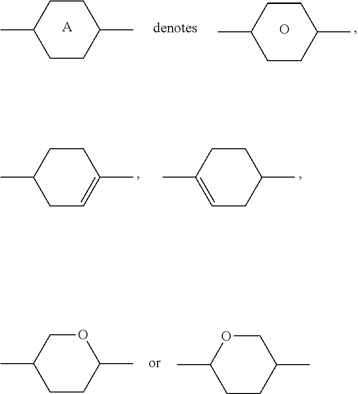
C1CC(C)CCC1C.O.C1CC(C)CCC1C.[A].C1C=C(C)CCC1C.C1=C(C)CCC(C)C1.C1CC(C)OCC1C.C1CC(C)COC1C
